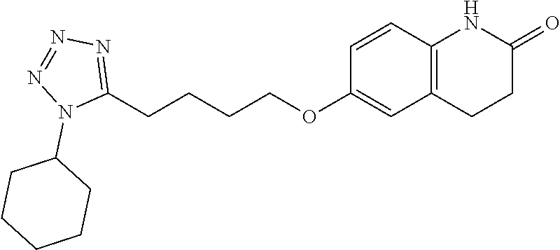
C12=C(CCC(=O)N1)C=C(OCCCCC1=NN=NN1C1CCCCC1)C=C2
